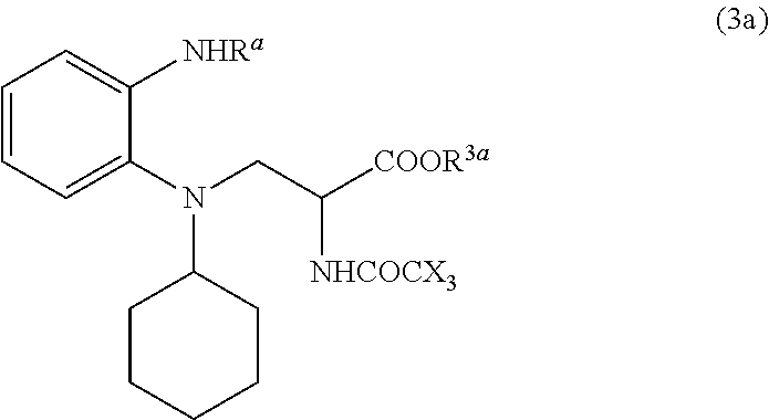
C1=CC=C(N(CC([COOR3a])[NHCOCX3])C2CCCCC2)C([NHRa])=C1
